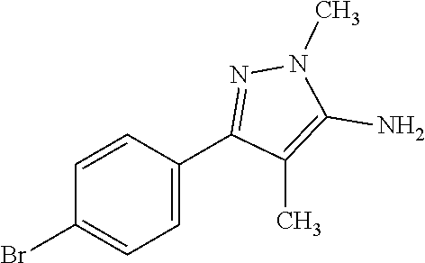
C1(N)=C(C)C(C2=CC=C(Br)C=C2)=NN1C
